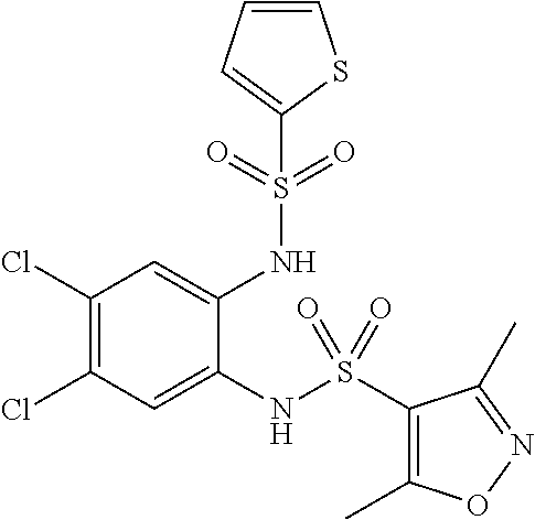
C1(Cl)=C(Cl)C=C(NS(C2=C(C)ON=C2C)(=O)=O)C(NS(=O)(=O)C2=CC=CS2)=C1
